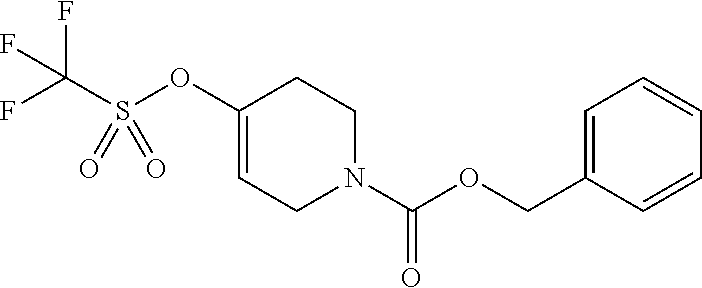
C1=C(COC(N2CCC(OS(C(F)(F)F)(=O)=O)=CC2)=O)C=CC=C1
